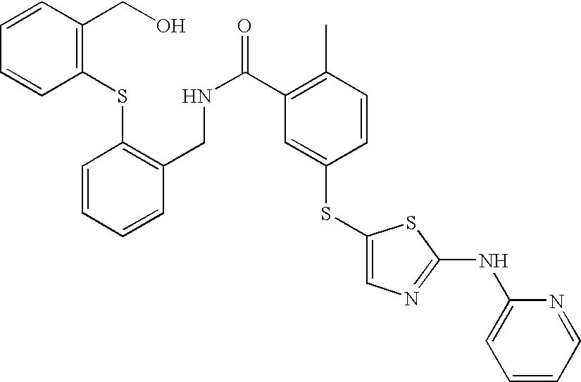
C1=CC=NC(NC2=NC=C(SC3=CC(C(NCC4=C(SC5=C(CO)C=CC=C5)C=CC=C4)=O)=C(C)C=C3)S2)=C1
